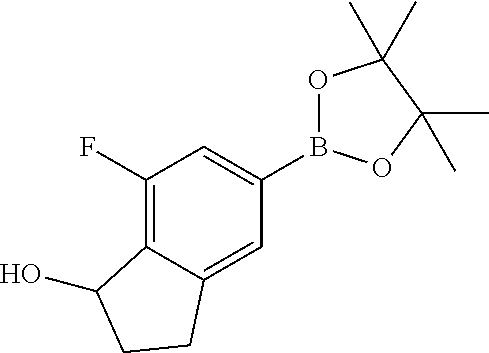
O1B(C2=CC(F)=C3C(=C2)CCC3O)OC(C)(C)C1(C)C
